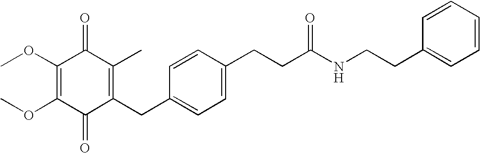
C1(=O)C(CC2=CC=C(CCC(NCCC3=CC=CC=C3)=O)C=C2)=C(C)C(=O)C(OC)=C1OC
